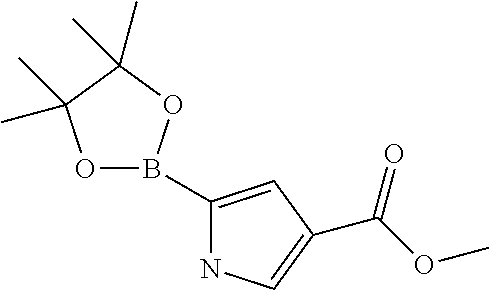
O1B(C2=CC(C(OC)=O)=CN2)OC(C)(C)C1(C)C
